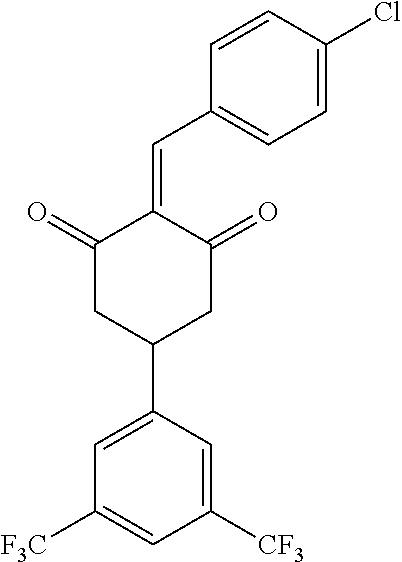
C1(=O)CC(C2=CC([F3C])=CC([CF3])=C2)CC(=O)C1=CC1=CC=C(Cl)C=C1
